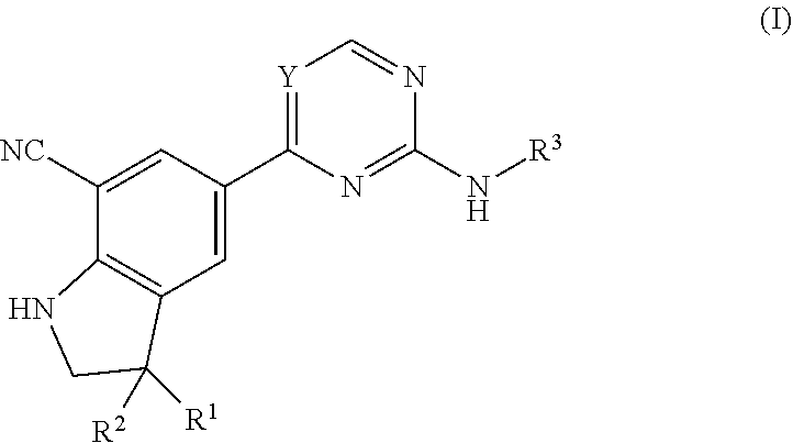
[Y]1=C(C2=CC3=C(C([NC])=C2)NCC3([R1])[R2])N=C(N[R3])N=C1
